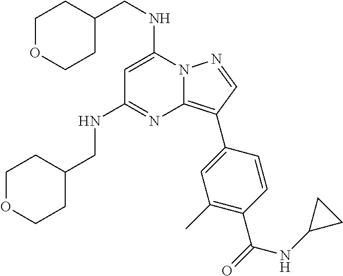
C1OCCC(CNC2=CC(NCC3CCOCC3)=NC3=C(C4=CC(C)=C(C(=O)NC5CC5)C=C4)C=NN23)C1
